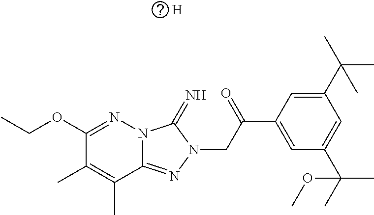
N12C(=NN(CC(C3=CC(C(C)(C)OC)=CC(C(C)(C)C)=C3)=O)C1=N)C(C)=C(C)C(OCC)=N2.[H]
